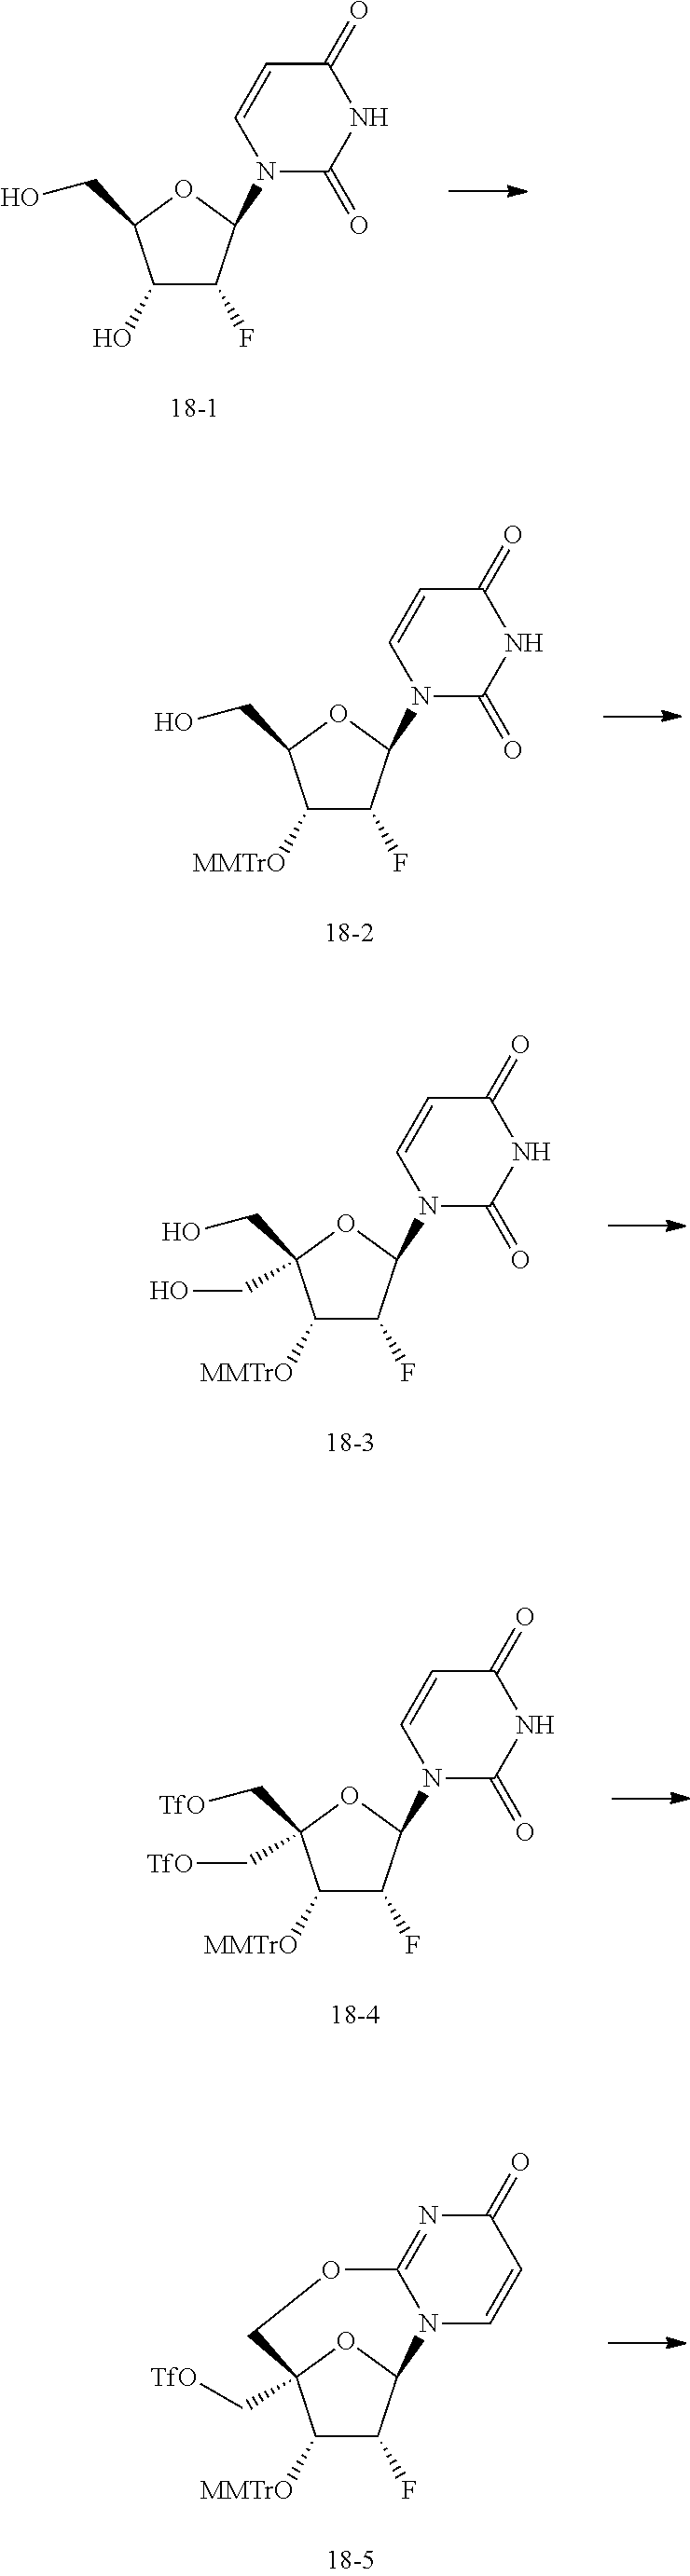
C1(O)C(F)C(N2C(=O)NC(=O)C=C2)OC1CO.C1([MMTrO])C(F)C(N2C(=O)NC(=O)C=C2)OC1CO.C1([MMTrO])C(F)C(N2C(=O)NC(=O)C=C2)OC1(CO)CO.C1([MMTrO])C(F)C(N2C(=O)NC(=O)C=C2)OC1(C[TfO])C[TfO].C1([MMTrO])C(F)C2OC1(C[TfO])COC1=NC(=O)C=CN21
